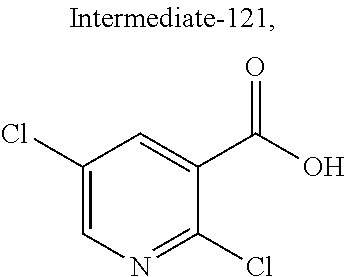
C1(Cl)=CN=C(Cl)C(C(O)=O)=C1
